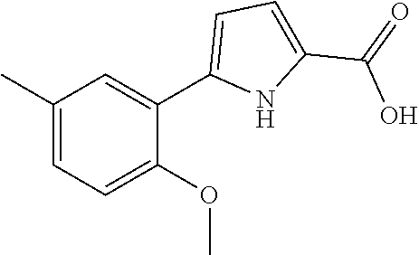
C1(C)=CC=C(OC)C(C2=CC=C(C(=O)O)N2)=C1
